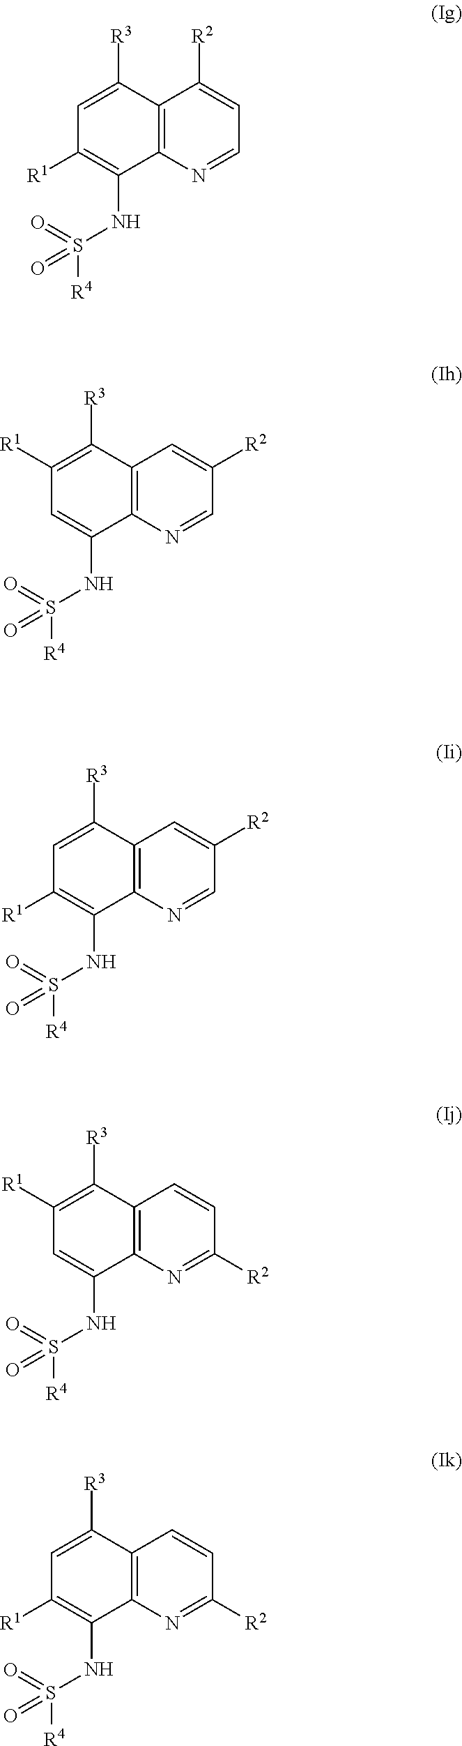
C12=C(N=CC=C1[R2])C(NS([R4])(=O)=O)=C([R1])C=C2[R3].C12=C(N=CC([R2])=C1)C(NS([R4])(=O)=O)=CC([R1])=C2[R3].C12=C(N=CC([R2])=C1)C(NS([R4])(=O)=O)=C([R1])C=C2[R3].C12=C(N=C([R2])C=C1)C(NS([R4])(=O)=O)=CC([R1])=C2[R3].C12=C(N=C([R2])C=C1)C(NS([R4])(=O)=O)=C([R1])C=C2[R3]
